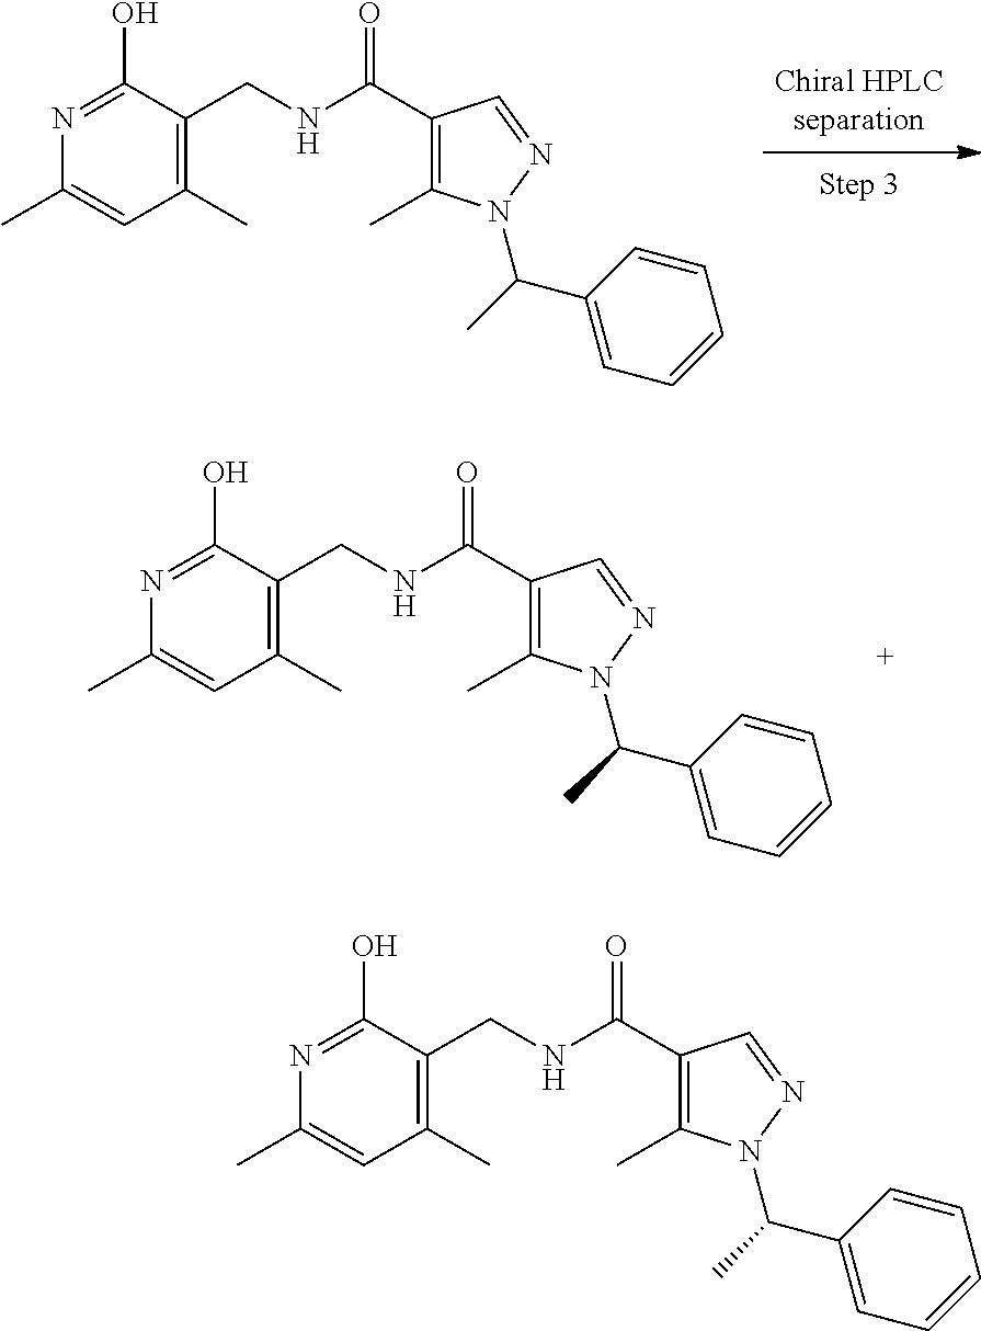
C1(C)=CC(C)=C(CNC(C2=C(C)N(C(C)C3=CC=CC=C3)N=C2)=O)C(O)=N1.C1(C)=CC(C)=C(CNC(C2=C(C)N(C(C)C3=CC=CC=C3)N=C2)=O)C(O)=N1.C1(C)=CC(C)=C(CNC(C2=C(C)N(C(C)C3=CC=CC=C3)N=C2)=O)C(O)=N1
